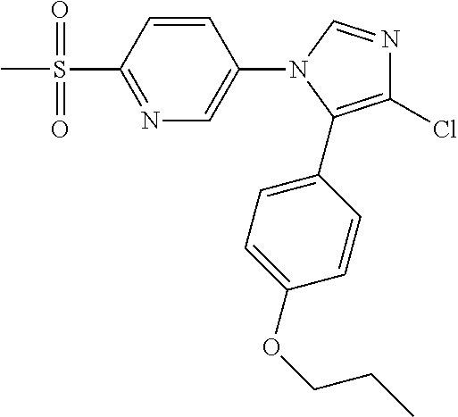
N1=C(S(C)(=O)=O)C=CC(N2C(C3=CC=C(OCCC)C=C3)=C(Cl)N=C2)=C1
